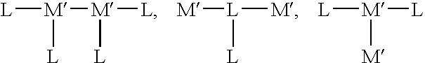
[L][M]([M]([L])[L])[L].[M][L]([M])[L].[L][M]([M])[L]
